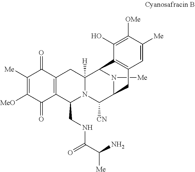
C1([Me])=C([MeO])C(=O)C2=C(C1=O)CC1([H])N(C2CNC(C([Me])N)=O)C([CN])C2N([Me])C1C1=C(C2)C=C([Me])C([OMe])=C1O
